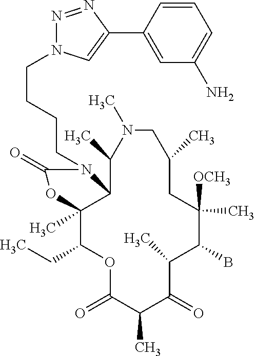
O1C(=O)C(C)C(=O)C(C)C(B)C([OCH3])(C)CC(C)CN(C)C(C)C2C(C)(C1CC)OC(=O)N2CCCCN1N=NC(C2=CC(N)=CC=C2)=C1
